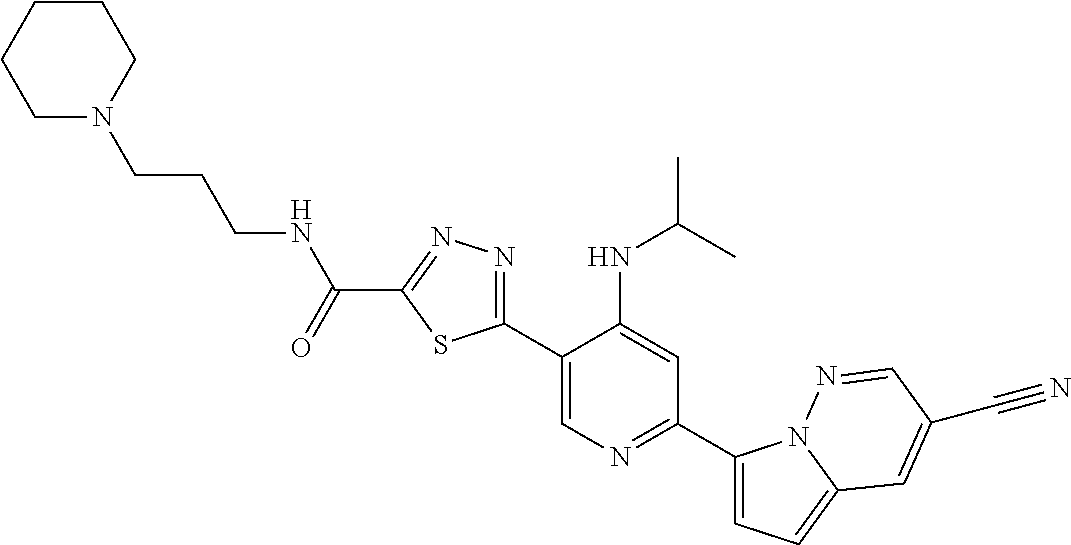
C1(C2=CN=C(C3=CC=C4N3N=CC(C#N)=C4)C=C2NC(C)C)=NN=C(C(=O)NCCCN2CCCCC2)S1
